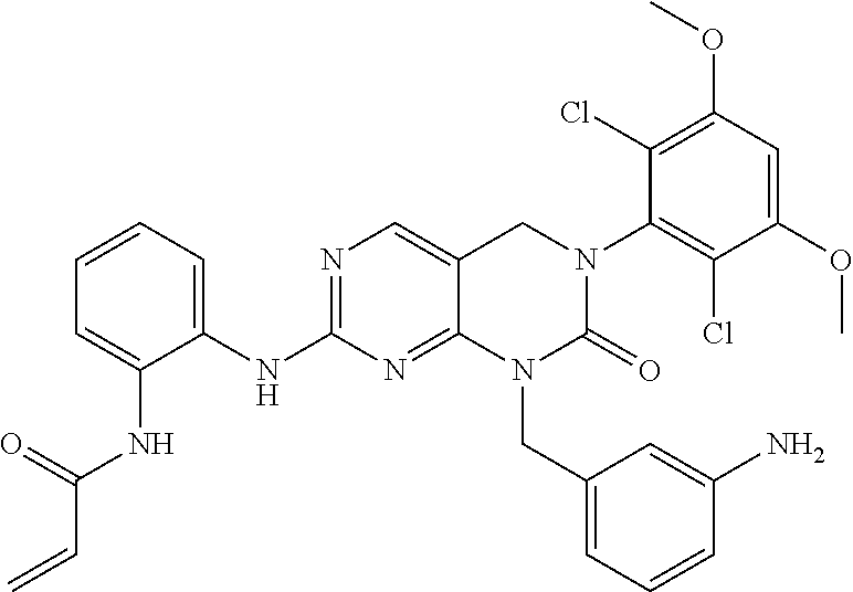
N1=C(NC2=CC=CC=C2NC(C=C)=O)N=C2N(CC3=CC=CC(N)=C3)C(=O)N(C3=C(Cl)C(OC)=CC(OC)=C3Cl)CC2=C1
